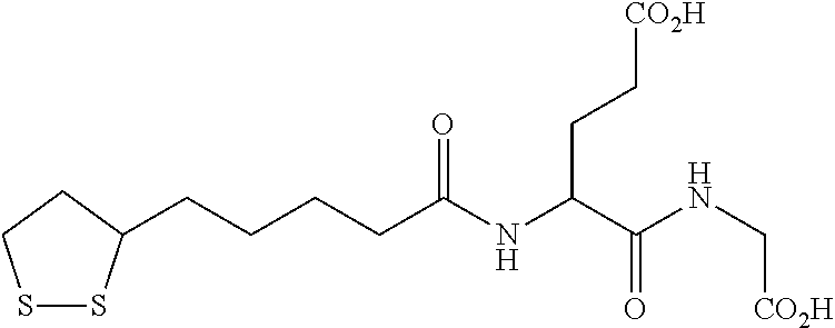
S1SC(CCCCC(NC(C(NC[CO2H])=O)CC[CO2H])=O)CC1
